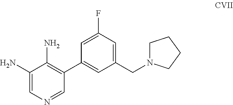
C1(N)=CN=CC(C2=CC(CN3CCCC3)=CC(F)=C2)=C1N
